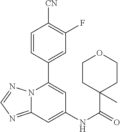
C12=NC=NN1C(C1=CC(F)=C([CN])C=C1)=CC(NC(=O)C1(C)CCOCC1)=C2
